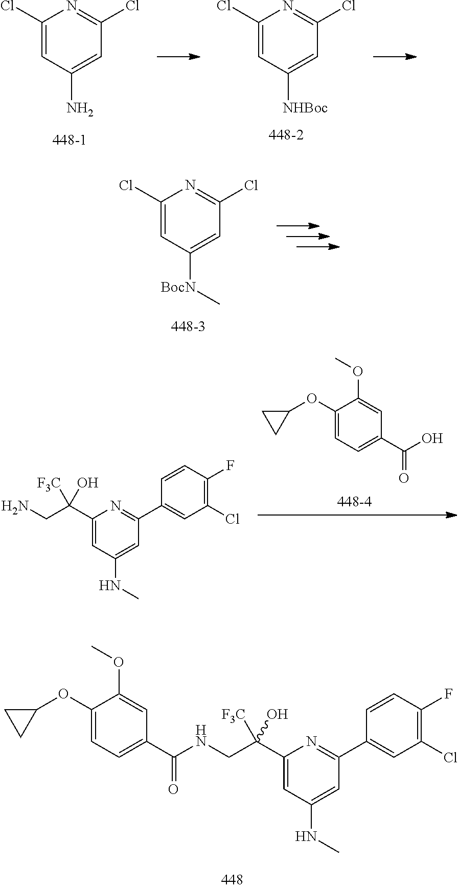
OC(C1=CC=C(OC2CC2)C(OC)=C1)=O.C1(Cl)=C(F)C=CC(C2=NC(C([F3C])(O)CN)=CC(NC)=C2)=C1.C1(Cl)=C(F)C=CC(C2=NC(C(CNC(C3=CC=C(OC4CC4)C(OC)=C3)=O)(O)[F3C])=CC(NC)=C2)=C1.C1(Cl)=CC(N)=CC(Cl)=N1.C1(Cl)=CC([NHBoc])=CC(Cl)=N1.C1(Cl)=CC([BocN]C)=CC(Cl)=N1
